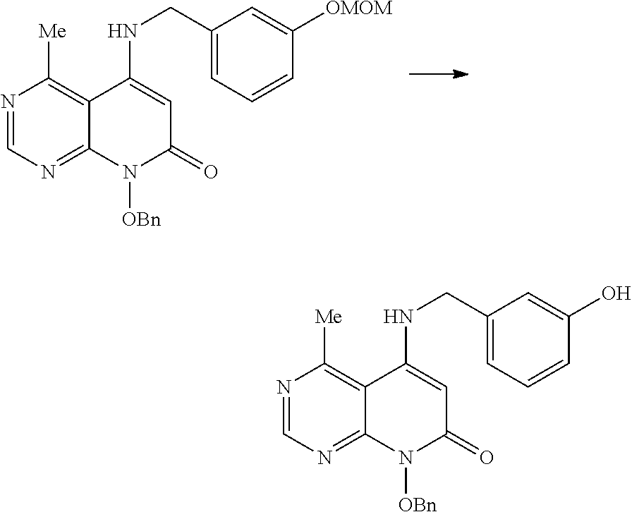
N1=CN=C2C(=C1[Me])C(NCC1=CC=CC([OMOM])=C1)=CC(=O)N2[OBn].N1=CN=C2C(=C1[Me])C(NCC1=CC=CC(O)=C1)=CC(=O)N2[OBn]
